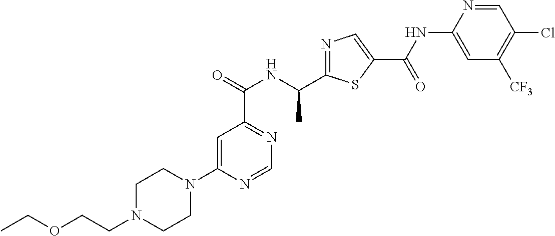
N1=C(C(NC(C2=NC=NC(N3CCN(CCOCC)CC3)=C2)=O)C)SC(C(=O)NC2=CC([CF3])=C(Cl)C=N2)=C1
